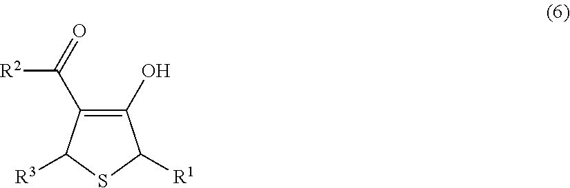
C1(C([R2])=O)=C(O)C([R1])SC1[R3]
